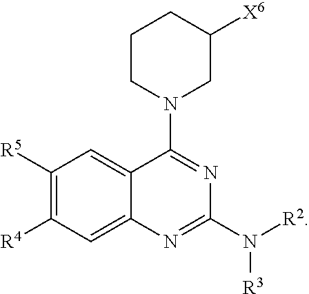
C1([R5])=C([R4])C=C2C(=C1)C(N1CC([X6])CCC1)=NC(N([R3])[R2])=N2
